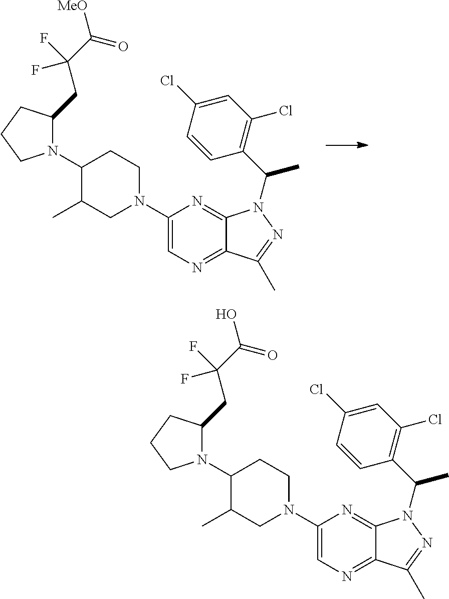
N1(C2C(C)CN(C3=CN=C4C(=N3)N(C(C)C3=C(Cl)C=C(Cl)C=C3)N=C4C)CC2)C(CC(C(=O)O)(F)F)CCC1.N1(C2C(C)CN(C3=CN=C4C(=N3)N(C(C)C3=C(Cl)C=C(Cl)C=C3)N=C4C)CC2)C(CC(C(=O)[MeO])(F)F)CCC1
